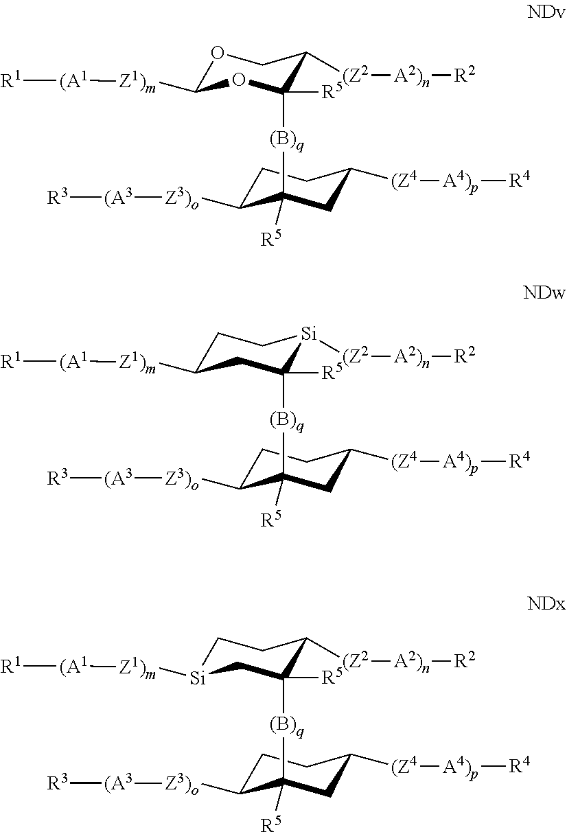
O1C([Z1)m][(A1][R1])OC([(B)q]C2([R5])C([Z3)o][(A3][R3])CCC([(Z4][A4)p][R4])C2)([R5])C([(Z2][A2)n][R2])C1.C1C([Z1)m][(A1][R1])CC([(B)q]C2([R5])C([Z3)o][(A3][R3])CCC([(Z4][A4)p][R4])C2)([R5])[Si]([(Z2][A2)n][R2])C1.C1[Si]([Z1)m][(A1][R1])CC([(B)q]C2([R5])C([Z3)o][(A3][R3])CCC([(Z4][A4)p][R4])C2)([R5])C([(Z2][A2)n][R2])C1
